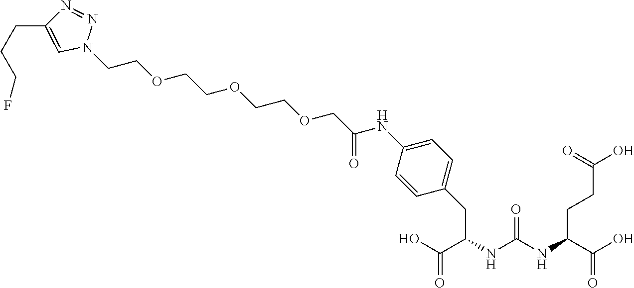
OC(C(NC(NC(C(O)=O)CC1=CC=C(NC(=O)COCCOCCOCCN2N=NC(CCCF)=C2)C=C1)=O)CCC(O)=O)=O
